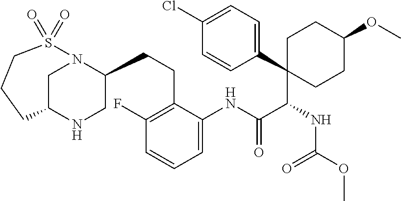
C1CC(OC)CCC1(C(NC(OC)=O)C(NC1=CC=CC(F)=C1CCC1N2CC(NC1)CCCS2(=O)=O)=O)C1=CC=C(Cl)C=C1
